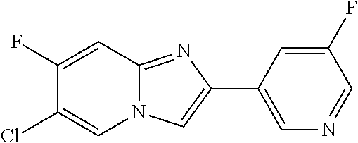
C1(F)=CC2=NC(C3=CN=CC(F)=C3)=CN2C=C1Cl
